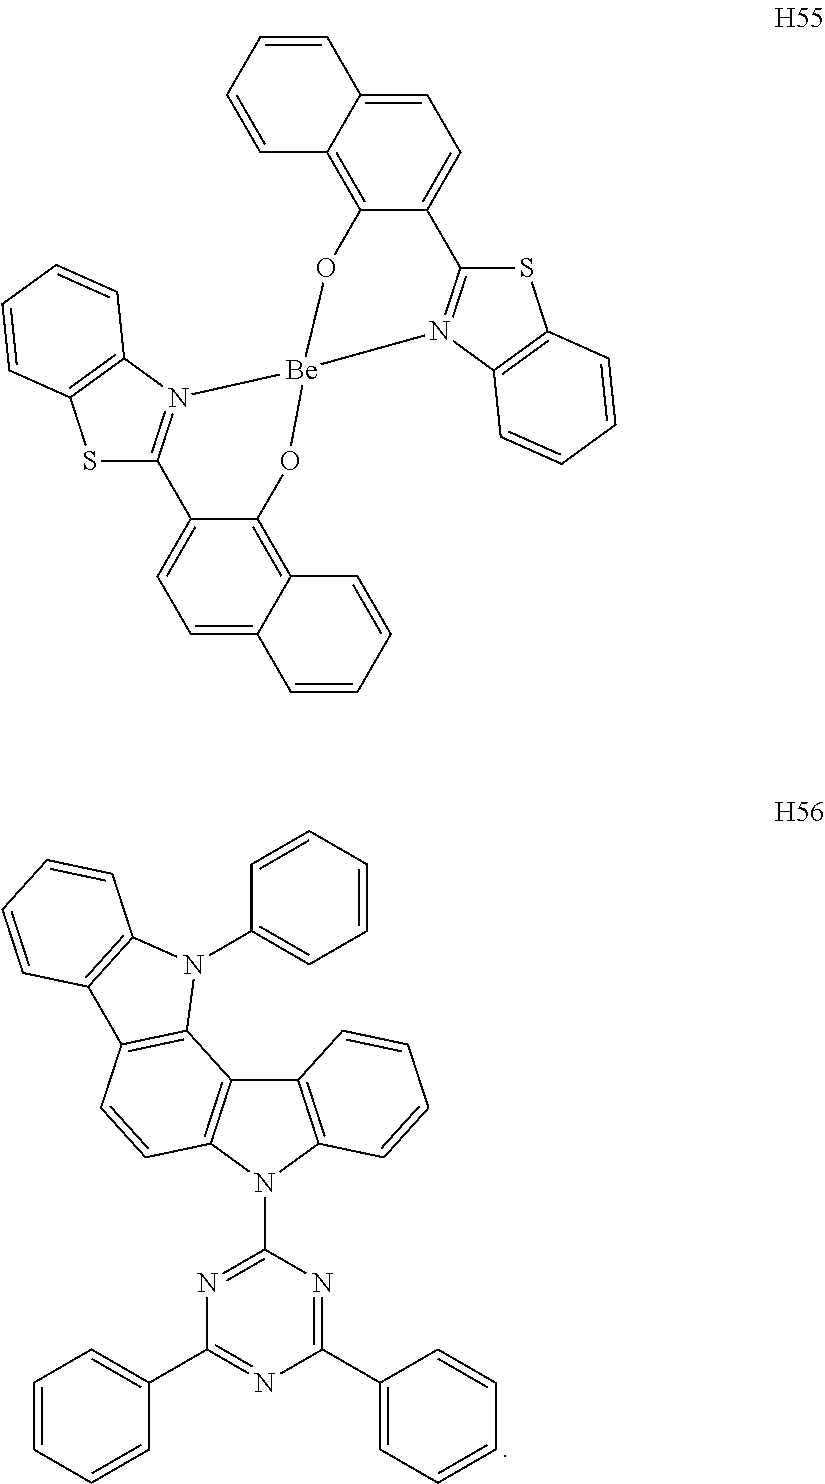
C1(C2=CC=CC=C2)=NC(N2C3=C(C4=C2C=CC=C4)C2=C(C=C3)C3=C(N2C2=CC=CC=C2)C=CC=C3)=NC(C2=CC=CC=C2)=N1.S1C2=N(C3=C1C=CC=C3)[Be]1(OC3=C4C(=CC=C23)C=CC=C4)N2=C(SC3=C2C=CC=C3)C2=CC=C3C(=C2O1)C=CC=C3
